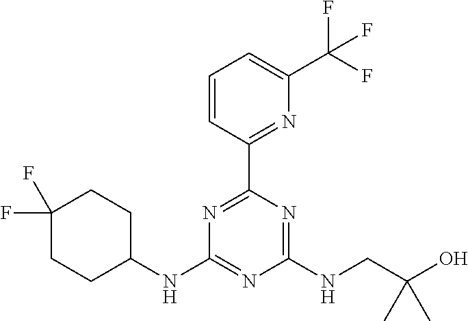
C1(NC2=NC(NCC(O)(C)C)=NC(C3=NC(C(F)(F)F)=CC=C3)=N2)CCC(F)(F)CC1
